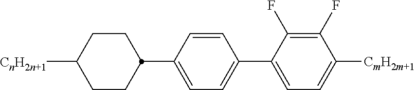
C1([CnH2n+1])CCC(C2=CC=C(C3=CC=C([CmH2m+1])C(F)=C3F)C=C2)CC1
